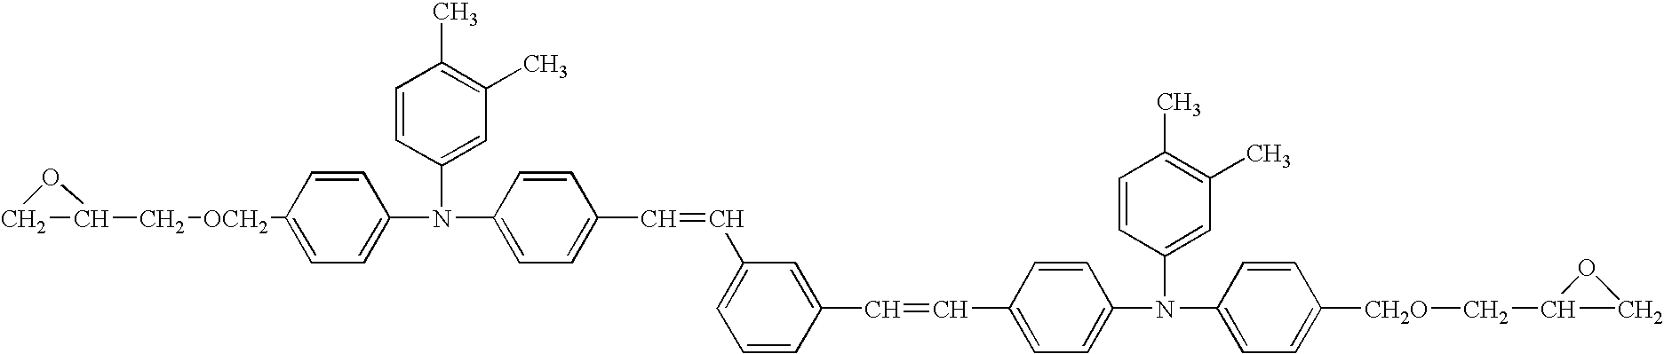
C1C(C[OCH2]C2=CC=C(N(C3=CC(C)=C(C)C=C3)C3=CC=C(C=CC4=CC=CC(C=CC5=CC=C(N(C6=CC(C)=C(C)C=C6)C6=CC=C([CH2O]CC7CO7)C=C6)C=C5)=C4)C=C3)C=C2)O1
